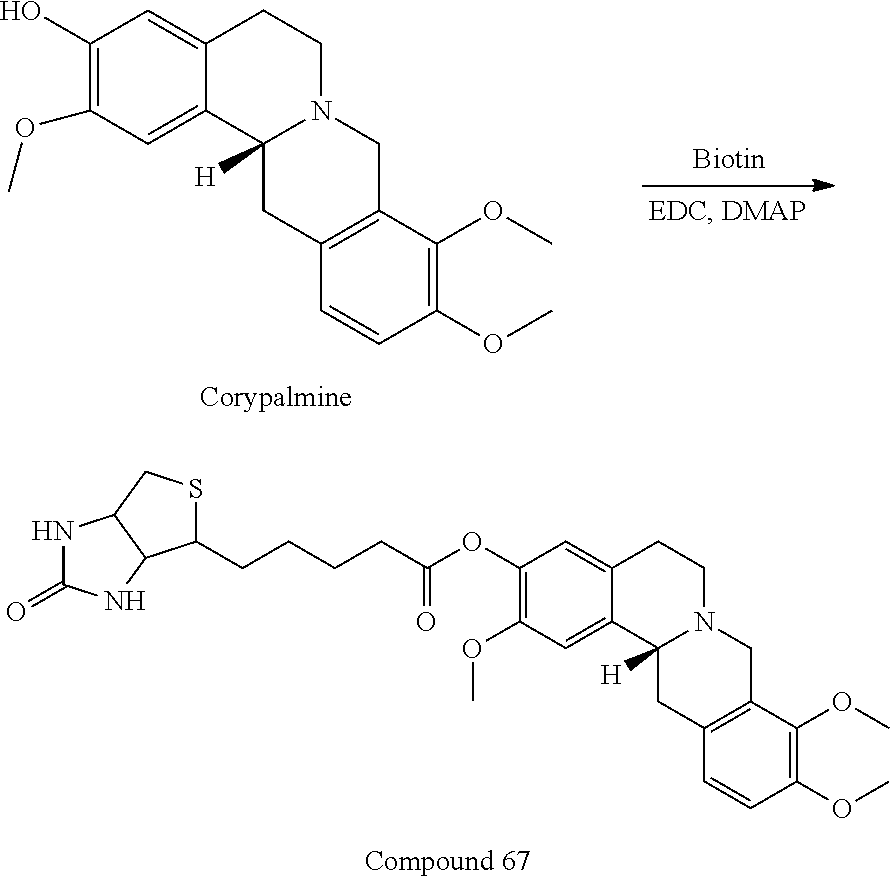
C1(OC(=O)CCCCC2SCC3C2NC(=O)N3)=C(OC)C=C2C(=C1)CCN1C2([H])CC2=C(C1)C(OC)=C(OC)C=C2.C1(O)=C(OC)C=C2C(=C1)CCN1C2([H])CC2=C(C1)C(OC)=C(OC)C=C2
